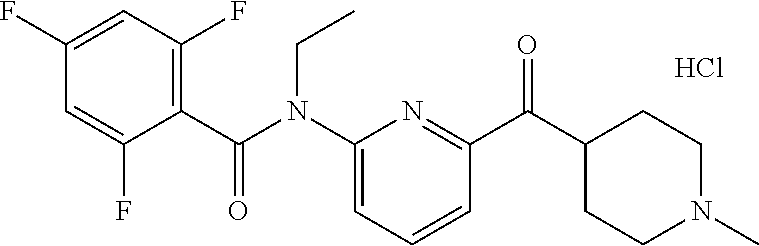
C1(C(N(C2=CC=CC(C(C3CCN(C)CC3)=O)=N2)CC)=O)=C(F)C=C(F)C=C1F.Cl
